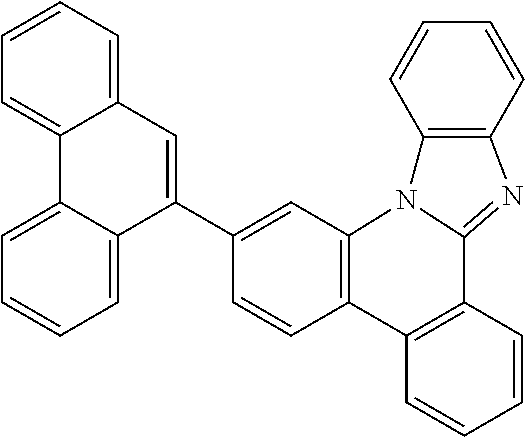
C1=CC2=C(C=C1C1=CC3=CC=CC=C3C3=CC=CC=C13)N1C(=NC3=C1C=CC=C3)C1=C2C=CC=C1
